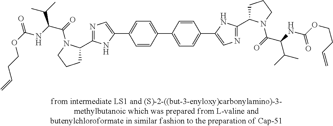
C1=CC(C2=CC=C(C3=CN=C(C4CCCN4C(C(C(C)C)NC(OCCC=C)=O)=O)N3)C=C2)=CC=C1C1=CN=C(C2CCCN2C(C(NC(OCCC=C)=O)C(C)C)=O)N1
